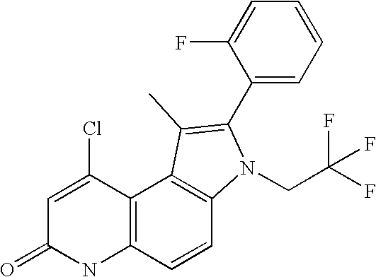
N1C2=C(C(Cl)=CC1=O)C1=C(C=C2)N(CC(F)(F)F)C(C2=CC=CC=C2F)=C1C
